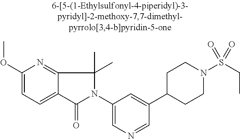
C1(OC)=CC=C2C(=N1)C(C)(C)N(C1=CN=CC(C3CCN(S(CC)(=O)=O)CC3)=C1)C2=O
